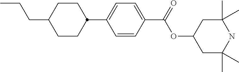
CCCC1CCC(C2=CC=C(C(OC3CC(C)(C)NC(C)(C)C3)=O)C=C2)CC1
